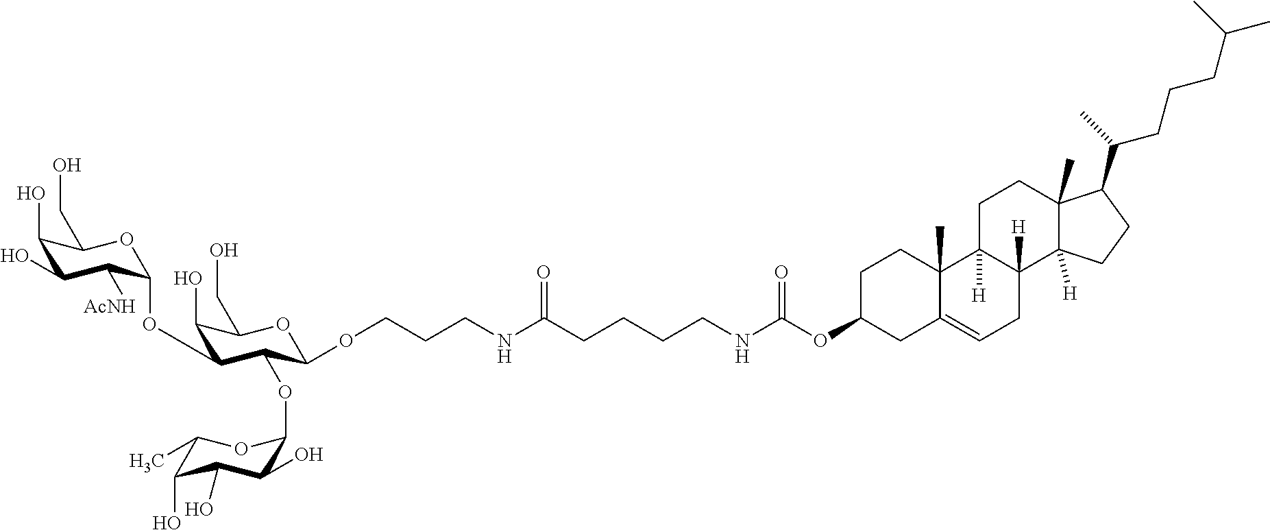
C1(OC(NCCCCC(NCCCOC2C(OC3OC(C)C(O)C(O)C3O)C(OC3C([AcNH])C(O)C(O)C(CO)O3)C(O)C(CO)O2)=O)=O)CC2=CCC3([H])C([H])(C2(C)CC1)CCC1(C)C3([H])CCC1C(CCCC(C)C)C
